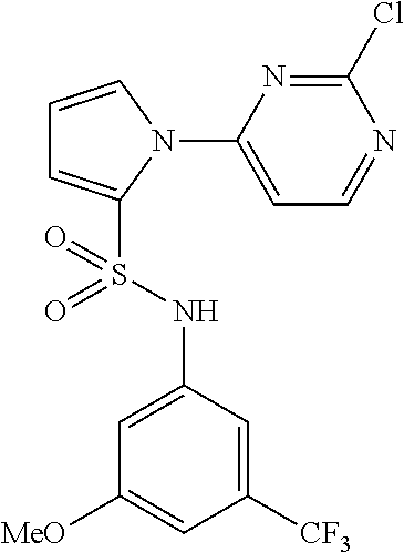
C1=CN(C2=CC=NC(Cl)=N2)C(S(NC2=CC([MeO])=CC([CF3])=C2)(=O)=O)=C1
